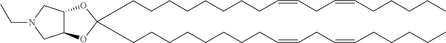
C12C(CN(CC)C1)OC(CCCCCCCCC=CCC=CCCCCC)(CCCCCCCCC=CCC=CCCCCC)O2
